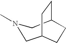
C1N(C)CC2CCC1CC2
